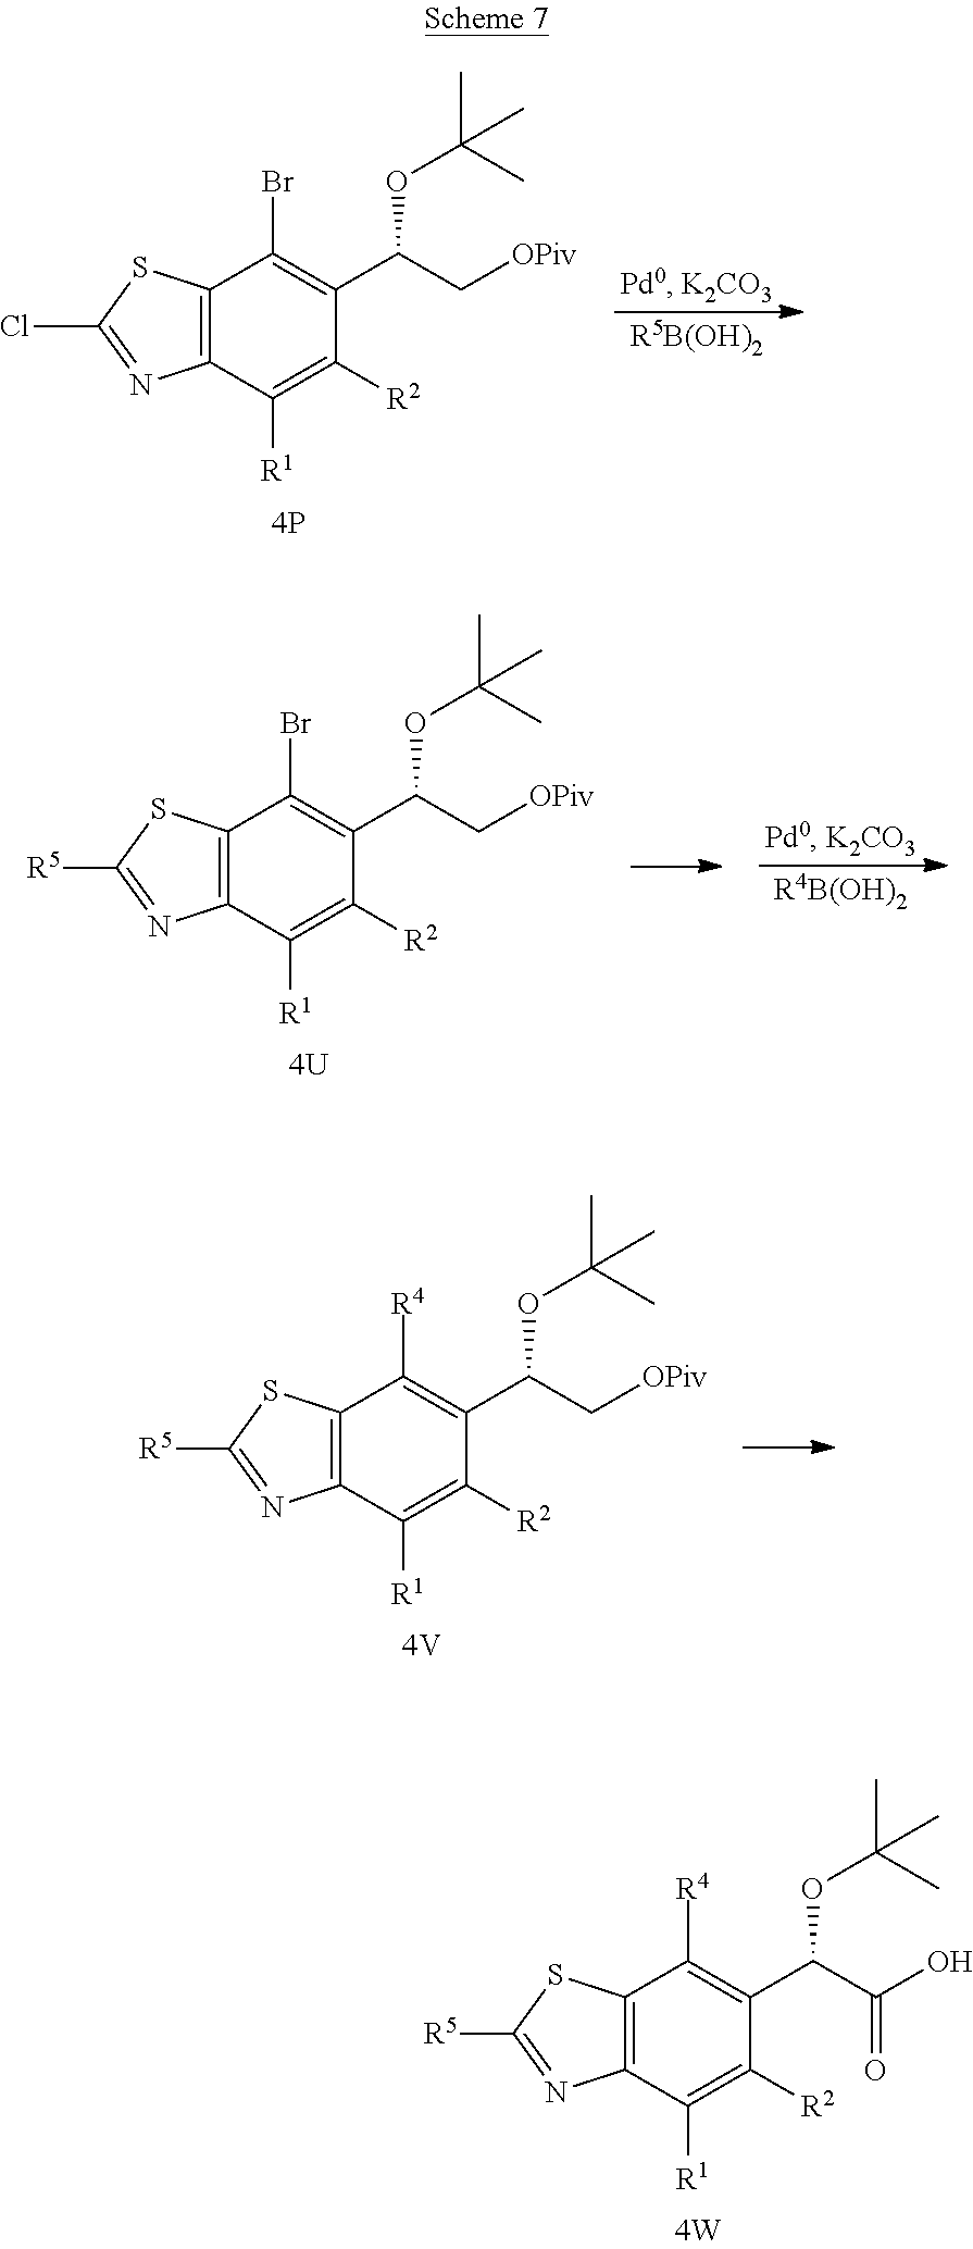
C12=C(C([R1])=C([R2])C(C(C(O)=O)OC(C)(C)C)=C1[R4])N=C([R5])S2.C12=C(C([R1])=C([R2])C(C(C[OPiv])OC(C)(C)C)=C1Br)N=C(Cl)S2.[R5B(OH)2].C12=C(C([R1])=C([R2])C(C(C[OPiv])OC(C)(C)C)=C1Br)N=C([R5])S2.[R4B(OH)2].C12=C(C([R1])=C([R2])C(C(C[OPiv])OC(C)(C)C)=C1[R4])N=C([R5])S2
